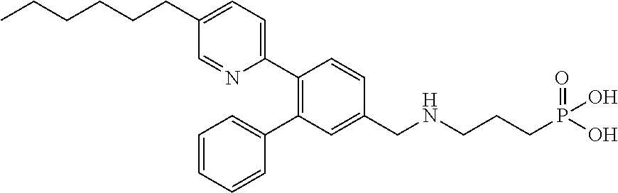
CCCCCCC1=CC=C(C2=C(C3=CC=CC=C3)C=C(CNCCCP(=O)(O)O)C=C2)N=C1
